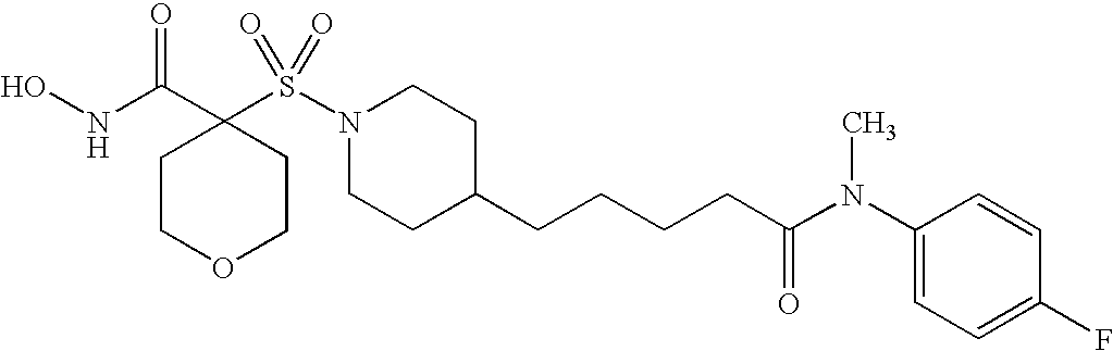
ONC(C1(S(N2CCC(CCCCC(N(C3=CC=C(F)C=C3)C)=O)CC2)(=O)=O)CCOCC1)=O
